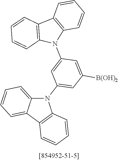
C12=C(N(C3=CC(N4C5=CC=CC=C5C5=C4C=CC=C5)=CC([B(OH)2])=C3)C3=C1C=CC=C3)C=CC=C2
